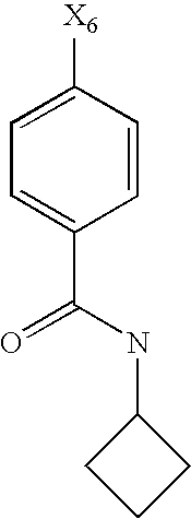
[X6]C1=CC=C(C(NC2CCC2)=O)C=C1
